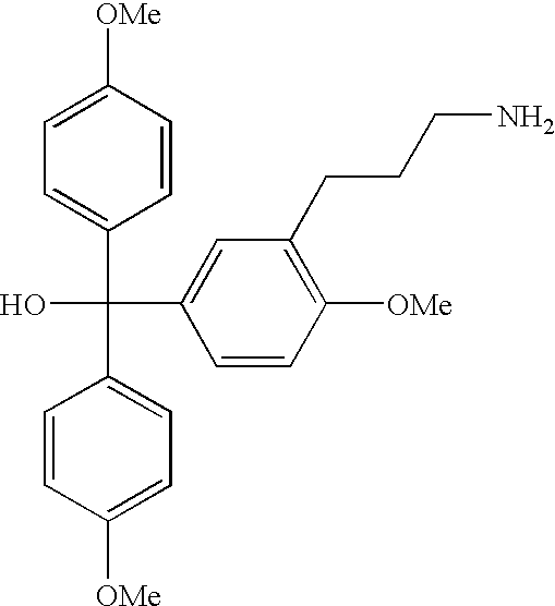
C1=CC([OMe])=CC=C1C(C1=CC=C([OMe])C=C1)(C1=CC(CCCN)=C([OMe])C=C1)O
